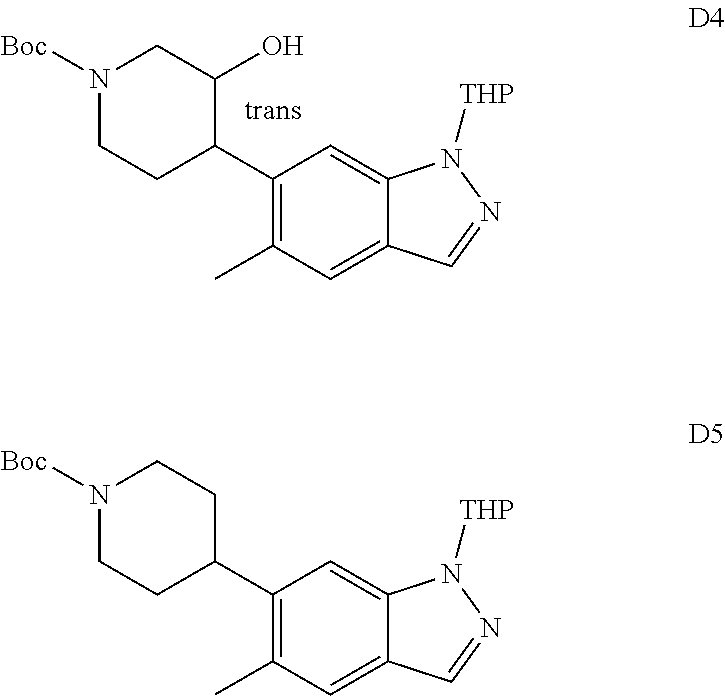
C1(C2C(O)CN([Boc])CC2)=C(C)C=C2C(=C1)N([THP])N=C2.C1(C2CCN([Boc])CC2)=C(C)C=C2C(=C1)N([THP])N=C2
